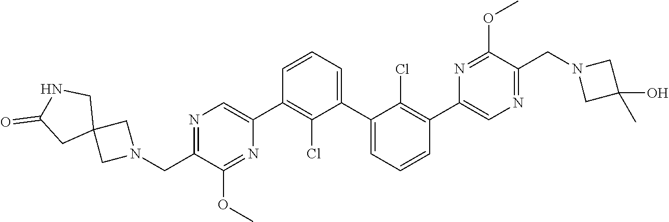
N1=C(CN2CC3(C2)CNC(=O)C3)C(OC)=NC(C2=C(Cl)C(C3=CC=CC(C4=CN=C(CN5CC(C)(O)C5)C(OC)=N4)=C3Cl)=CC=C2)=C1
